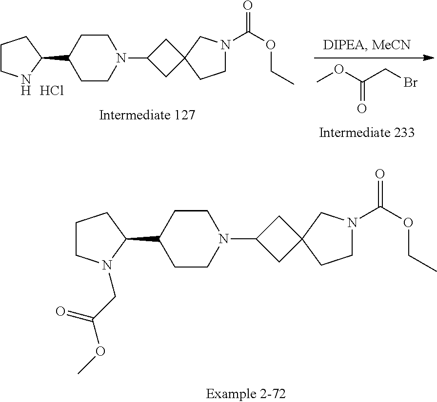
C1CN(C2CC3(C2)CCN(C(=O)OCC)C3)CCC1C1CCCN1.Cl.COC(CBr)=O.C1CN(C2CC3(C2)CCN(C(=O)OCC)C3)CCC1C1CCCN1CC(OC)=O
